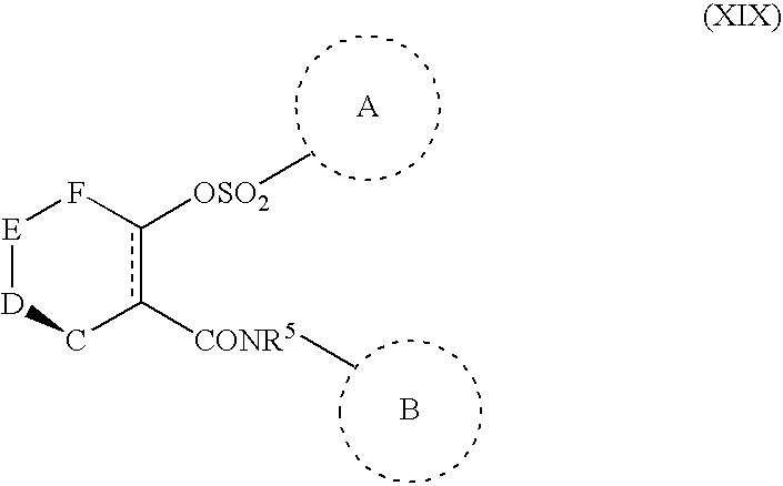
B.[E]1[D]Cc([CONR5]C)c([OSO2]C)F1
